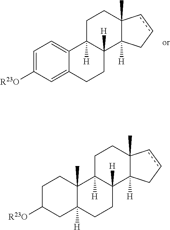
C1=C([R23O])C=C2C(=C1)C1([H])C([H])(CC2)C2([H])C(C)(CC1)ccC2.C1C([R23O])CC2([H])C(C)(C1)C1([H])C([H])(CC2)C2([H])C(C)(CC1)ccC2
